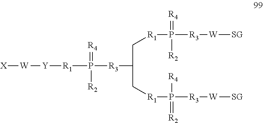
[R1](P(=[R4])([R2])[R3]C(C[R1]P(=[R2])([R4])[R3][W][SG])C[R1]P([R2])(=[R4])[R3][W][SG])[Y][W][X]
